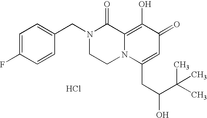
C1=C(F)C=CC(CN2CCN3C(=C(O)C(=O)C=C3CC(O)C(C)(C)C)C2=O)=C1.Cl
